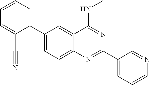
C1(C2=CC=CC=C2C#N)=CC=C2C(=C1)C(NC)=NC(C1=CC=CN=C1)=N2
